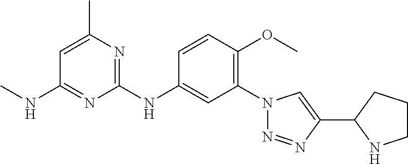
C1(N2N=NC(C3NCCC3)=C2)=C(OC)C=CC(NC2=NC(C)=CC(NC)=N2)=C1
